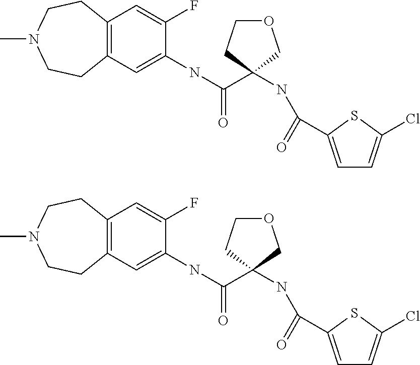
C12=C(C=C(NC(=O)C3(NC(=O)C4=CC=C(Cl)S4)CCOC3)C(F)=C1)CCN(C)CC2.C12=C(C=C(NC(=O)C3(NC(=O)C4=CC=C(Cl)S4)CCOC3)C(F)=C1)CCN(C)CC2
